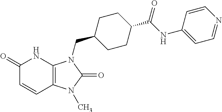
C1(=O)C=CC2=C(N1)N(CC1CCC(C(NC3=CC=NC=C3)=O)CC1)C(=O)N2C
